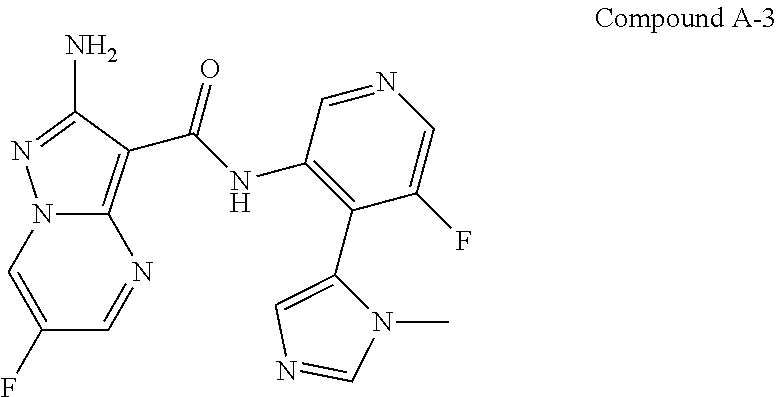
C12=C(C(NC3=C(C4=CN=CN4C)C(F)=CN=C3)=O)C(N)=NN1C=C(F)C=N2
